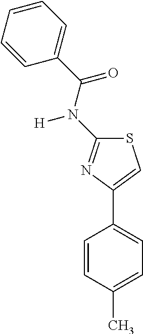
S1C(N(C(C2=CC=CC=C2)=O)[H])=NC(C2=CC=C(C)C=C2)=C1
